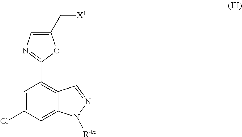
C1=C(Cl)C=C2C(=C1C1=NC=C(C[X1])O1)C=NN2[R4a]
